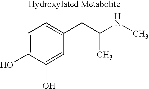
C1=C(O)C(O)=CC(CC(NC)C)=C1
